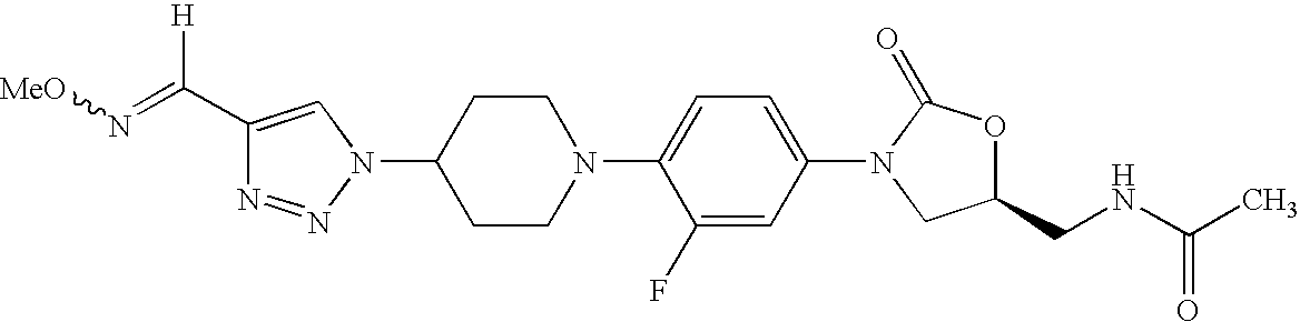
C1(C(=N[MeO])[H])=CN(C2CCN(C3=CC=C(N4CC(CNC(C)=O)OC4=O)C=C3F)CC2)N=N1
